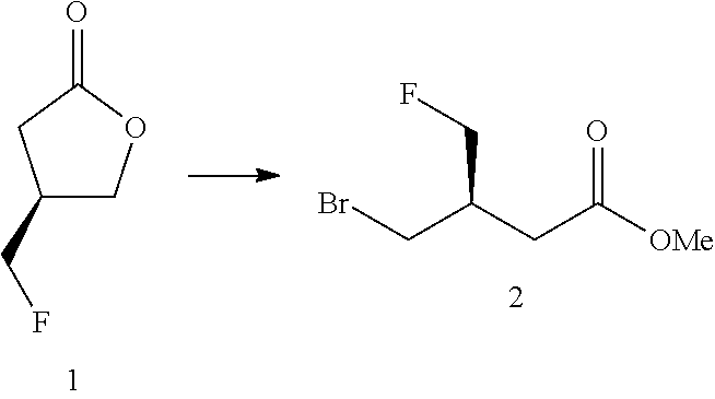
BrCC(CC([OMe])=O)CF.C1(CF)COC(=O)C1
